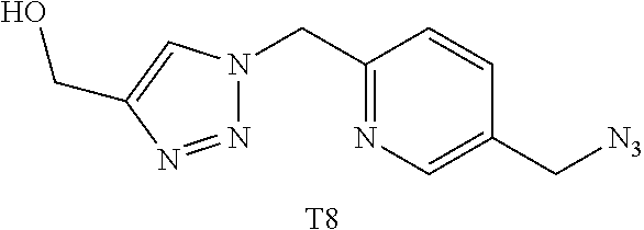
[T8].N1=NC(CO)=CN1CC1=NC=C(C[N3])C=C1
